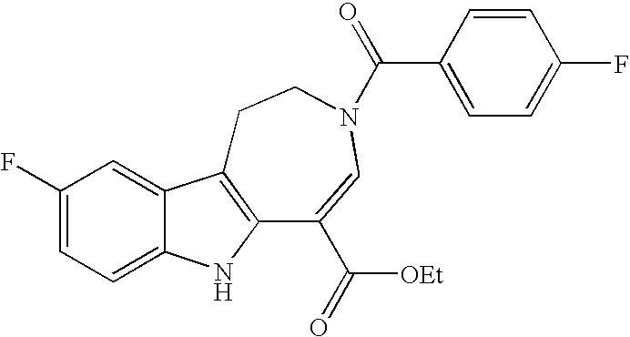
C1(F)=CC=C2C(=C1)C1=C(N2)C(C([OEt])=O)=CN(C(C2=CC=C(F)C=C2)=O)CC1
